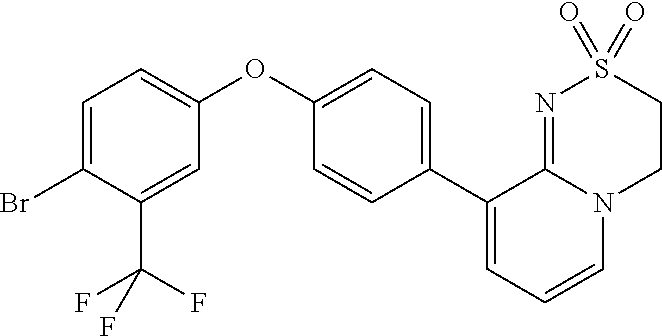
C1(OC2=CC=C(Br)C(C(F)(F)F)=C2)=CC=C(C2=CC=CN3C2=NS(=O)(=O)CC3)C=C1
